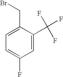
C1=C(CBr)C(C(F)(F)F)=CC(F)=C1
